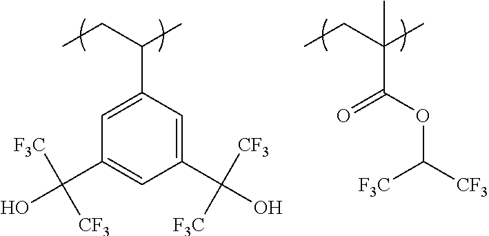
C(C(C)C1=CC(C(O)([F3C])[CF3])=CC(C(O)([CF3])[F3C])=C1)C.C(C(C)(C)C(OC([F3C])[CF3])=O)C
